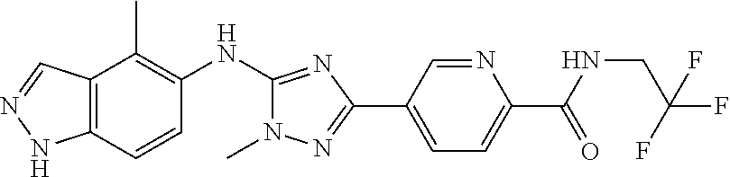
C12=C(C=CC(NC3=NC(C4=CC=C(C(NCC(F)(F)F)=O)N=C4)=NN3C)=C1C)NN=C2
